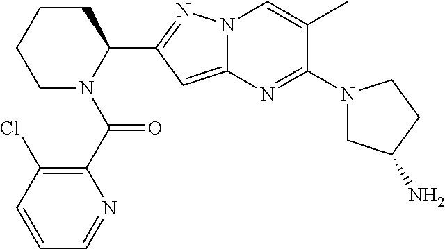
C1(C(=O)N2C(C3=NN4C(=C3)N=C(N3CC(N)CC3)C(C)=C4)CCCC2)=C(Cl)C=CC=N1
